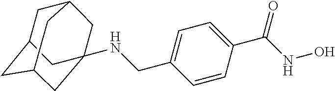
C1=CC(C(NO)=O)=CC=C1CNC12CC3CC(CC(C1)C3)C2
